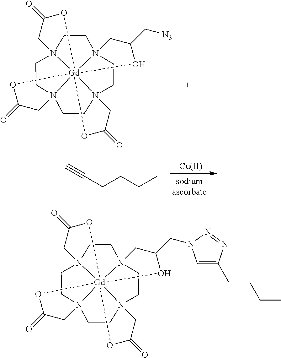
N123CCN45CCN67CCN8(CC1)[Gd]264(OC(=O)C5)(OC(=O)C3)(OC(C[N3])C7)OC(=O)C8.C(CCC)C#C.[Cu].N123CCN45CCN67CCN8(CC1)[Gd]264(OC(=O)C5)(OC(=O)C3)(OC(CN1C=C(CCCC)N=N1)C7)OC(=O)C8
